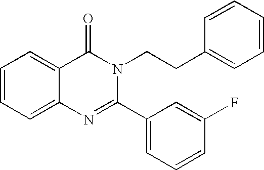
C1=CC=C2C(=C1)C(=O)N(CCC1=CC=CC=C1)C(C1=CC=CC(F)=C1)=N2
